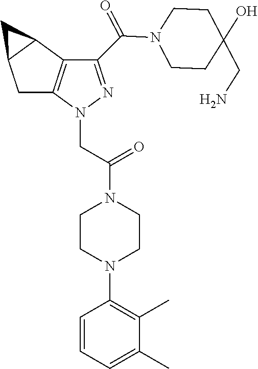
C(=O)(N1CCC(CN)(O)CC1)C1=NN(CC(=O)N2CCN(C3=C(C)C(C)=CC=C3)CC2)C2=C1C1C(C2)C1
